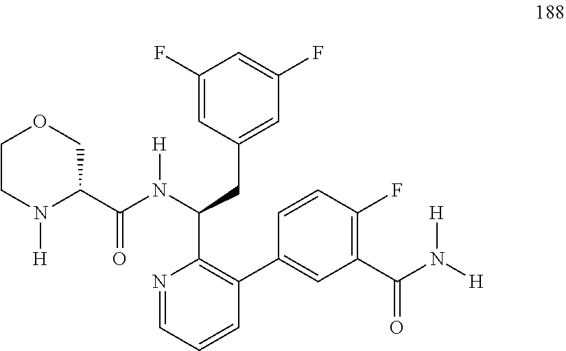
C1(F)=CC(CC(C2=C(C3=CC(C(N([H])[H])=O)=C(F)C=C3)C=CC=N2)N(C(C2COCCN2[H])=O)[H])=CC(F)=C1
